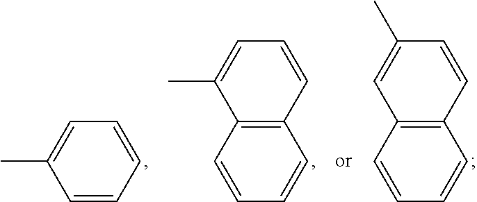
CC1=CC=CC=C1.C1=CC=CC2=C1C(C)=CC=C2.C1=CC=CC2=C1C=C(C)C=C2
